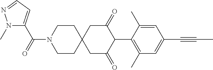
C1CN(C(=O)C2=CC=NN2C)CCC12CC(=O)C(C1=C(C)C=C(C#CC)C=C1C)C(=O)C2
